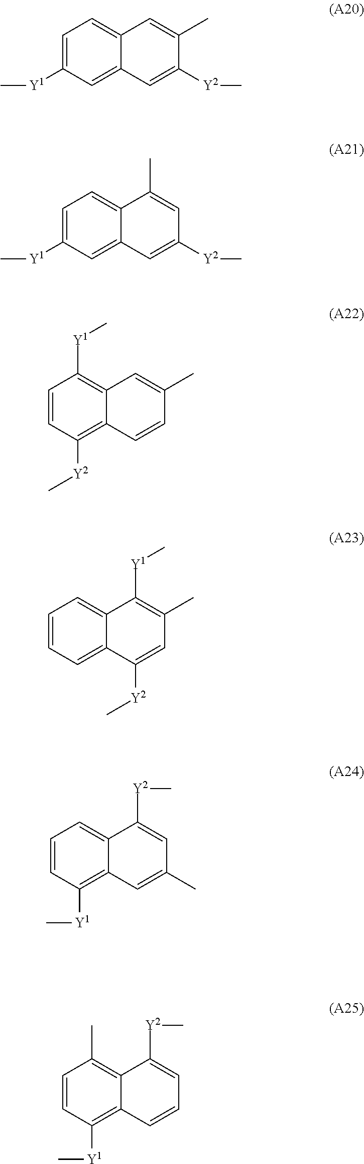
C1=C([Y1]C)C=C2C(=C1)C=C(C)C([Y2]C)=C2.C1=C([Y1]C)C=C2C(=C1)C(C)=CC([Y2]C)=C2.C1=CC([Y2]C)=C2C(=C1[Y1]C)C=C(C)C=C2.C1=CC=C2C(=C1)C([Y1]C)=C(C)C=C2[Y2]C.C1=CC([Y1]C)=C2C(=C1)C([Y2]C)=CC(C)=C2.C1=CC([Y1]C)=C2C(=C1C)C([Y2]C)=CC=C2
